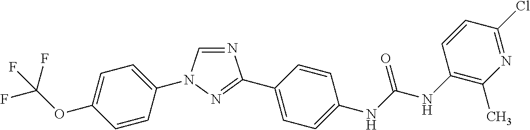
C1=C(OC(F)(F)F)C=CC(N2C=NC(C3=CC=C(NC(NC4=C(C)N=C(Cl)C=C4)=O)C=C3)=N2)=C1
